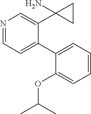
N1=CC=C(C2=CC=CC=C2OC(C)C)C(C2(N)CC2)=C1
